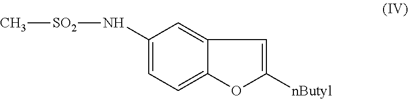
C12=CC(N[SO2]C)=CC=C1OC([nButyl])=C2
